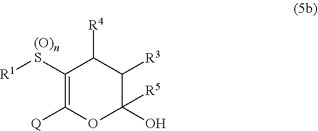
[R1][(O)nS]C1=C([Q])OC(O)([R5])C([R3])C1[R4]
